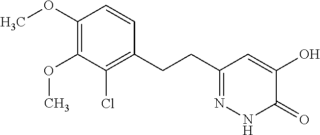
C1(OC)=C(OC)C(Cl)=C(CCC2=NNC(=O)C(O)=C2)C=C1
